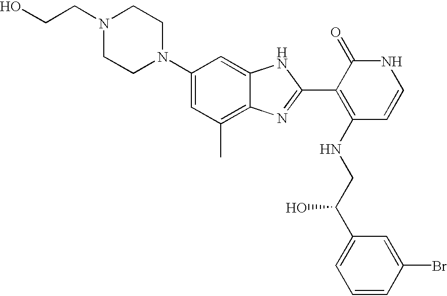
OCCN1CCN(C2=CC(C)=C3C(=C2)NC(C2=C(NCC(C4=CC=CC(Br)=C4)O)C=CNC2=O)=N3)CC1
